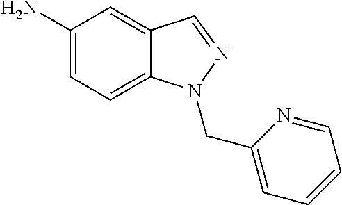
C1(N)=CC=C2C(=C1)C=NN2CC1=CC=CC=N1
